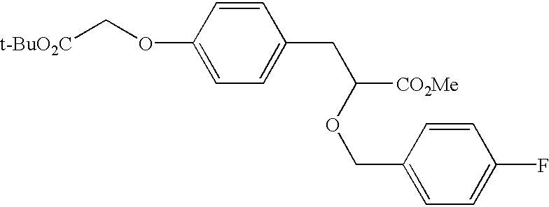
[t-BuO2C]COC1=CC=C(CC([CO2Me])OCC2=CC=C(F)C=C2)C=C1
